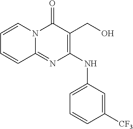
C1=CC([CF3])=CC(NC2=C(CO)C(=O)N3C(=N2)C=CC=C3)=C1
